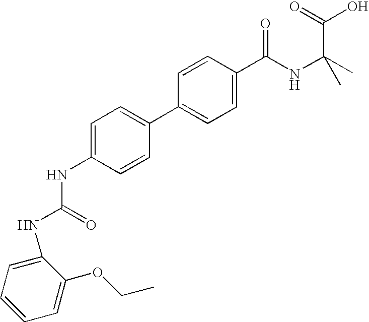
C1(C2=CC=C(NC(NC3=CC=CC=C3OCC)=O)C=C2)=CC=C(C(NC(C)(C)C(=O)O)=O)C=C1
